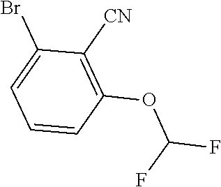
BrC1=CC=CC(OC(F)F)=C1[CN]
